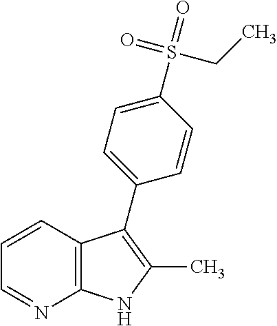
C12=C(C=CC=N1)C(C1=CC=C(S(=O)(=O)CC)C=C1)=C(C)N2
